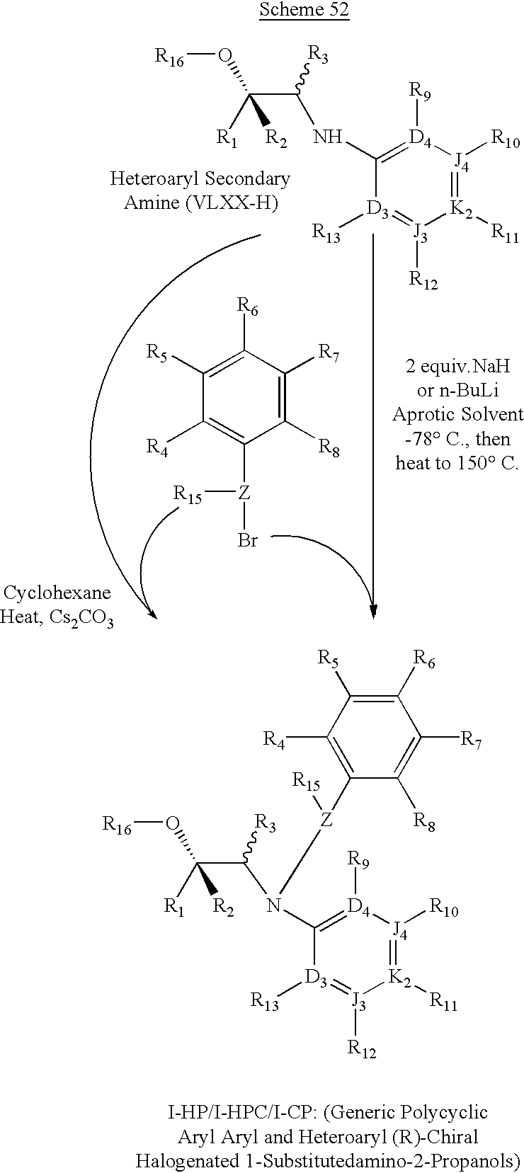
[K2]1([R11])=[J4]([R10])[D4]([R9])=C(NC(C([R1])(O[R16])[R2])[R3])[D3]([R13])=[J3]1[R12].C1([R8])=C([R7])C([R6])=C([R5])C([R4])=C1[Z]([R15])Br.[K2]1([R11])=[J4]([R10])[D4]([R9])=C(N(C(C([R1])(O[R16])[R2])[R3])[Z](C2=C([R4])C([R5])=C([R6])C([R7])=C2[R8])[R15])[D3]([R13])=[J3]1[R12]
